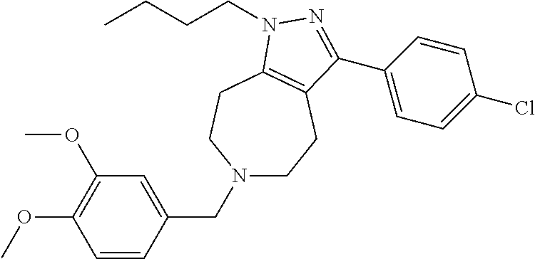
N1(CC2=CC(OC)=C(OC)C=C2)CCC2=C(CC1)N(CCCC)N=C2C1=CC=C(Cl)C=C1
